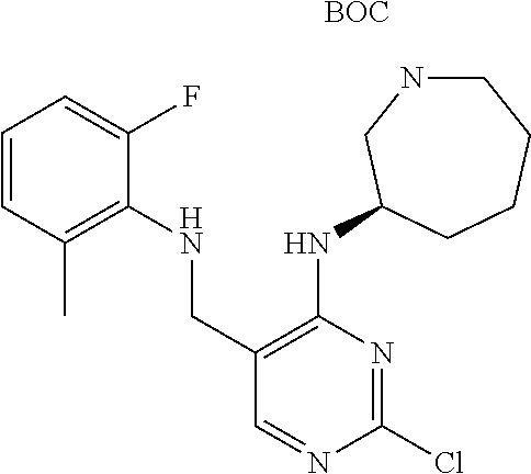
C1(CNC2=C(C)C=CC=C2F)=C(NC2CNCCCC2)N=C(Cl)N=C1.[BOC]
